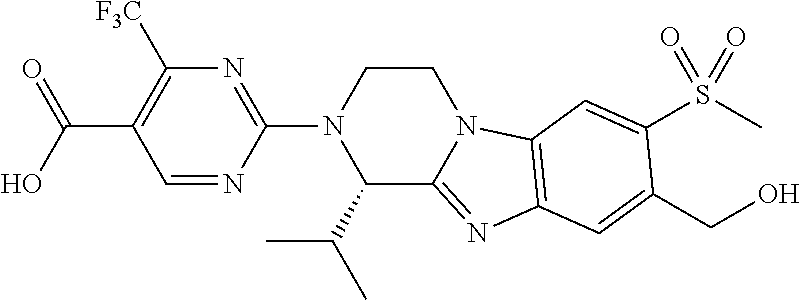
C1=NC(N2C(C(C)C)C3=NC4=C(N3CC2)C=C(S(C)(=O)=O)C(CO)=C4)=NC([F3C])=C1C(O)=O
